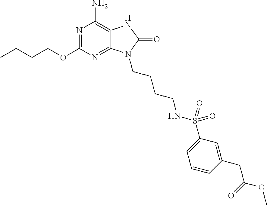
N1=C(OCCCC)N=C2C(=C1N)NC(=O)N2CCCCNS(C1=CC=CC(CC(OC)=O)=C1)(=O)=O
